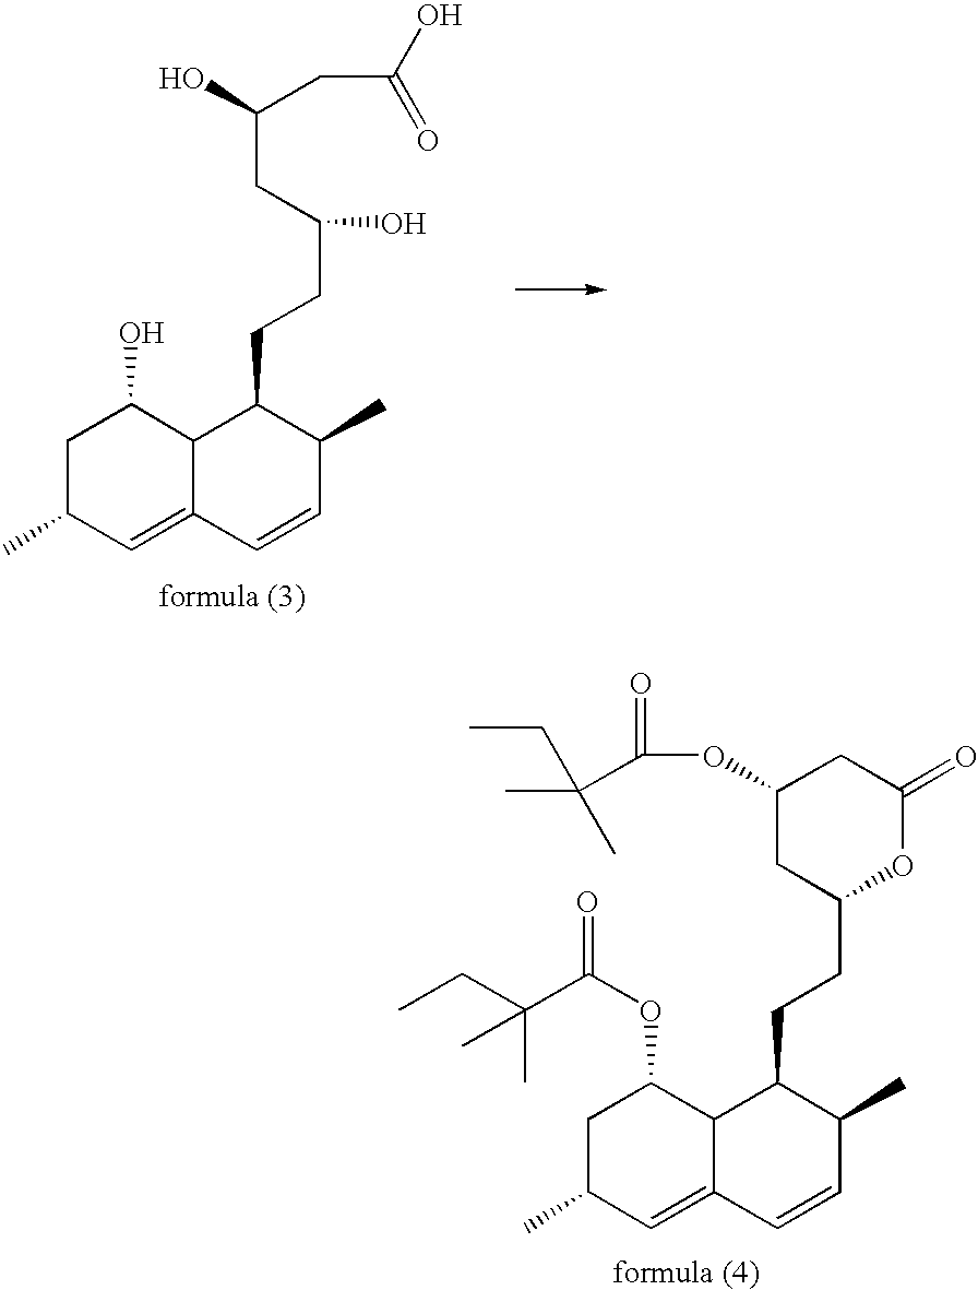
C1C(C)C=C2C(C1O)C(CCC(O)CC(CC(O)=O)O)C(C)C=C2.C1C(C)C=C2C(C1OC(=O)C(CC)(C)C)C(CCC1OC(=O)CC(OC(=O)C(CC)(C)C)C1)C(C)C=C2
